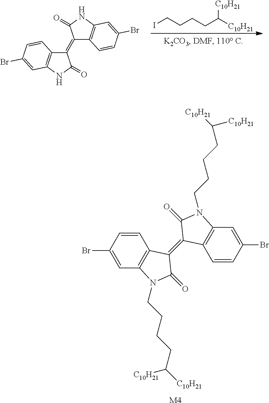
C(CCC([C10H21])[C10H21])CI.C1(=C2C3=C(NC2=O)C=C(Br)C=C3)C2=C(NC1=O)C=C(Br)C=C2.C1=CC(Br)=CC2=C1C(=C1C3=C(C=C(Br)C=C3)N(CCCCC([C10H21])[C10H21])C1=O)C(=O)N2CCCCC([C10H21])[C10H21].[M4]
